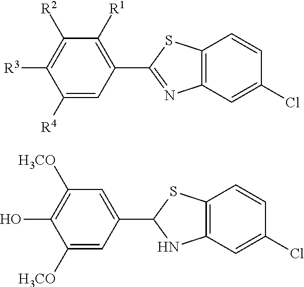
C1(C2=NC3=C(S2)C=CC(Cl)=C3)=C([R1])C([R2])=C([R3])C([R4])=C1.C1(C2NC3=C(S2)C=CC(Cl)=C3)=CC([H3CO])=C(O)C([H3CO])=C1
